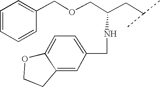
C1=CC=CC(COCC(CC(C)C)NCC2=CC=C3C(=C2)CCO3)=C1
